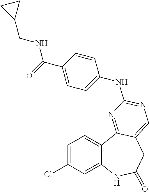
C1=C(Cl)C=C2C(=C1)C1=NC(NC3=CC=C(C(=O)NCC4CC4)C=C3)=NC=C1CC(=O)N2
